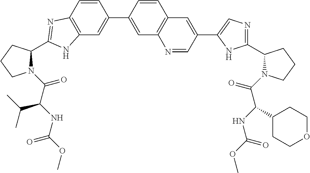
C12=C(C=C(C3=CC4=C(C=C3)C=C(C3=CN=C(C5N(C(=O)C(NC(=O)OC)C6CCOCC6)CCC5)N3)C=N4)C=C1)NC(C1N(C(=O)C(NC(=O)OC)C(C)C)CCC1)=N2
